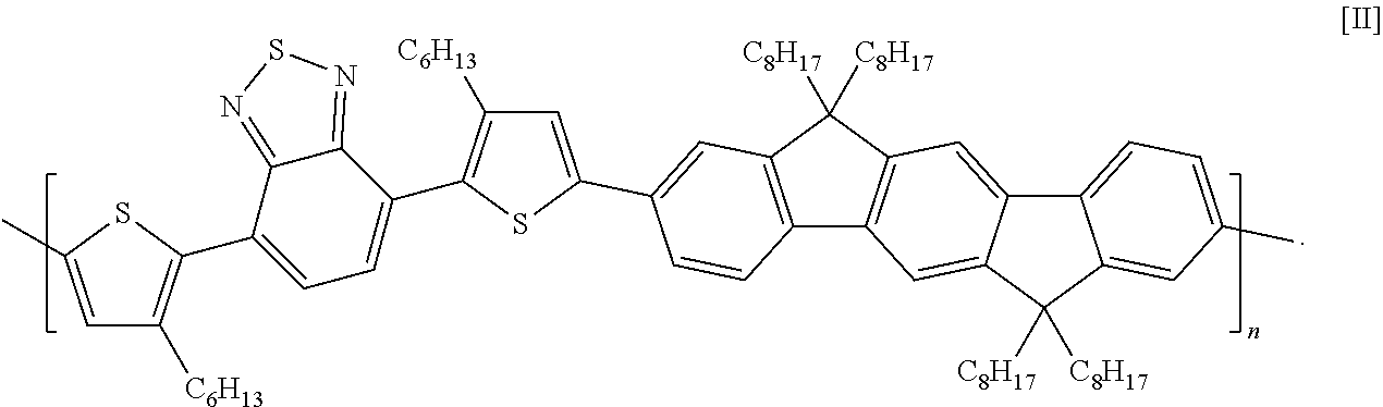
C1=C(C)SC(C2=CC=C(C3=C([C6H13])C=C(C4=CC5=C(C6=C(C5([C8H17])[C8H17])C=C5C(=C6)C([C8H17])([C8H17])C6=CC(C)=CC=C56)C=C4)S3)C3=NSN=C23)=C1[C6H13]
